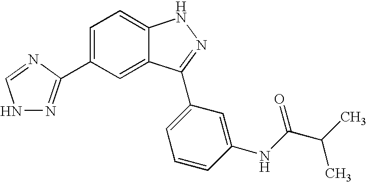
C1=C(C2=NNC=N2)C=C2C(=C1)NN=C2C1=CC=CC(NC(C(C)C)=O)=C1
